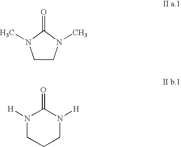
C1CN(C)C(=O)N1C.N1([H])CCCN([H])C1=O
